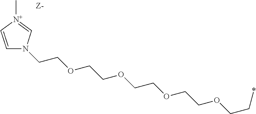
N1(CCOCCOCCOCCOCC*)C=C[N+](C)=C1
